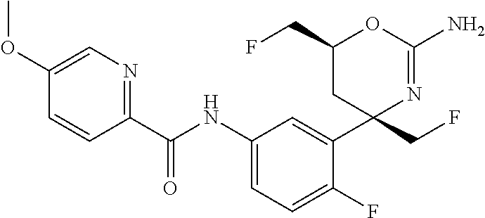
C1(OC)=CN=C(C(NC2=CC=C(F)C(C3(CF)N=C(N)OC(CF)C3)=C2)=O)C=C1
